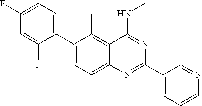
C1(C2=CC=C(F)C=C2F)=CC=C2C(=C1C)C(NC)=NC(C1=CC=CN=C1)=N2
